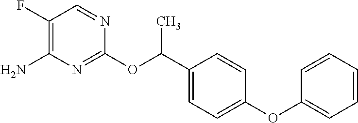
C1(OC(C2=CC=C(OC3=CC=CC=C3)C=C2)C)=NC(N)=C(F)C=N1
